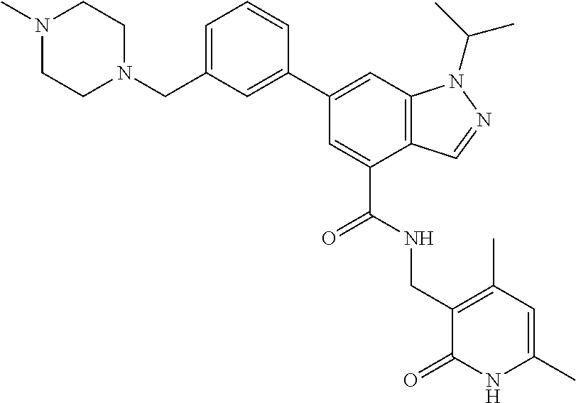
C12=C(C=C(C3=CC(CN4CCN(C)CC4)=CC=C3)C=C1C(NCC1=C(C)C=C(C)NC1=O)=O)N(C(C)C)N=C2
